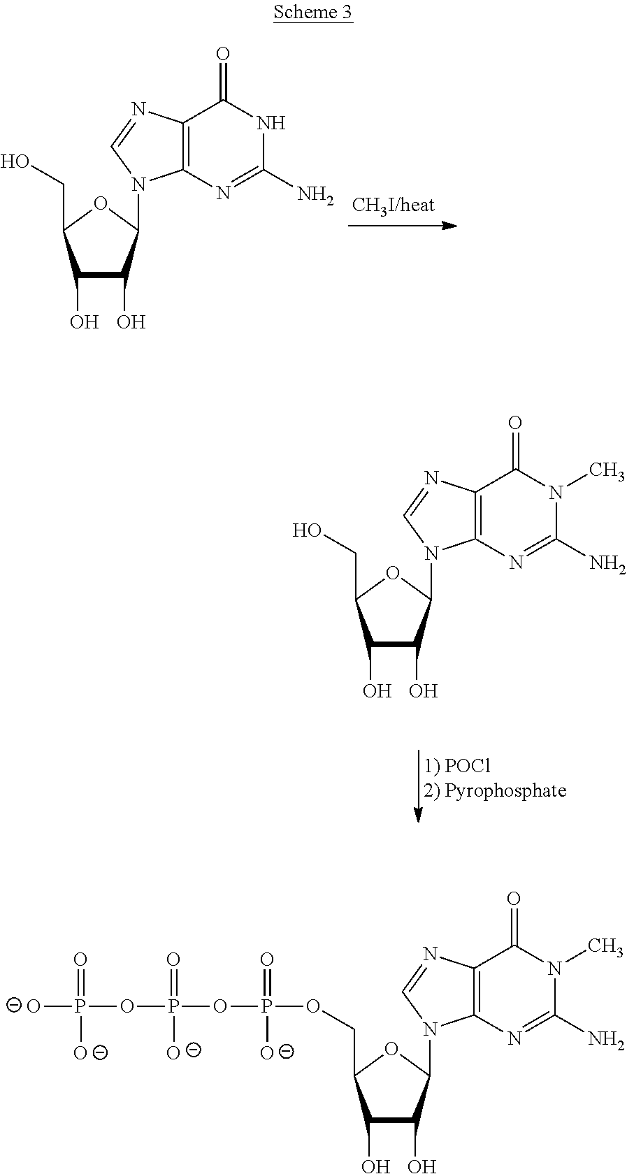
C1(O)C(O)C(N2C3=C(N=C2)C(=O)NC(N)=N3)OC1CO.C1(O)C(O)C(N2C3=C(N=C2)C(=O)N(C)C(N)=N3)OC1CO.C1(O)C(O)C(N2C3=C(N=C2)C(=O)N(C)C(N)=N3)OC1COP(OP(OP([O-])(=O)[O-])(=O)[O-])(=O)[O-]
